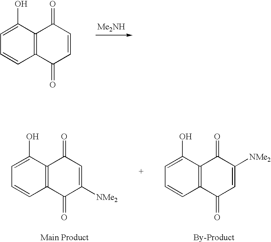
[Me2NH].C12=C(C(O)=CC=C1)C(=O)C=CC2=O.C12=C(C(O)=CC=C1)C(=O)C=C([NMe2])C2=O.C12=C(C(O)=CC=C1)C(=O)C([NMe2])=CC2=O
